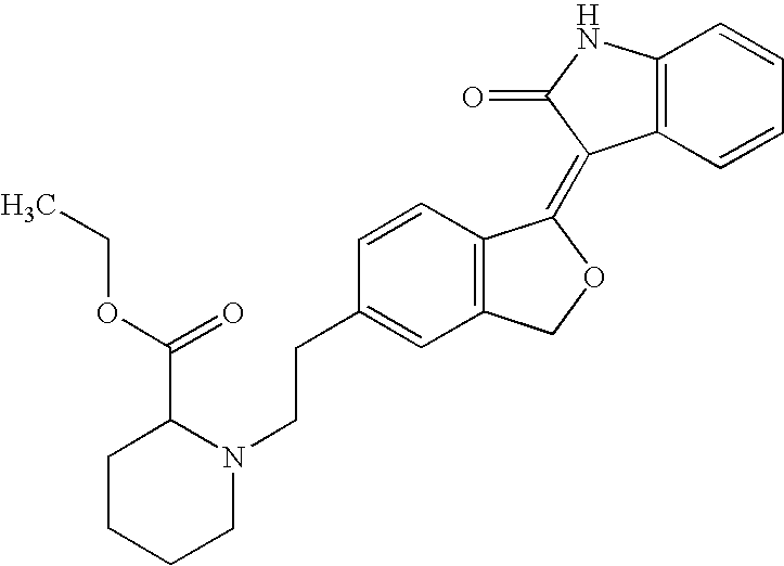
C1=CC(CCN2C(C(OCC)=O)CCCC2)=CC2=C1C(=C1C3=C(NC1=O)C=CC=C3)OC2
